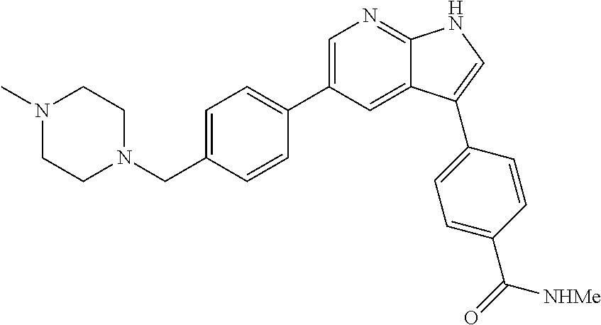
C1=C(C2=CC=C(CN3CCN(C)CC3)C=C2)C=C2C(=N1)NC=C2C1=CC=C(C([NHMe])=O)C=C1
